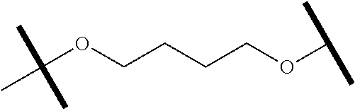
C(OCCCCOC(C)C)(C)(C)C
